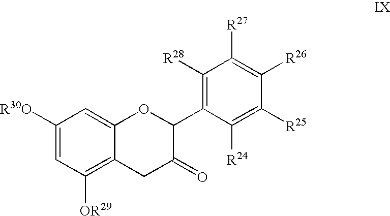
C1([R30O])=CC([OR29])=C2C(=C1)OC(C1=C([R28])C([R27])=C([R26])C([R25])=C1[R24])C(=O)C2
